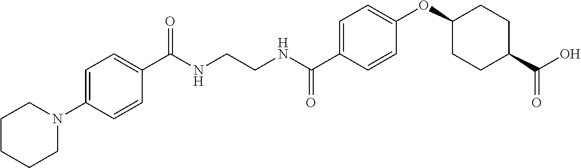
C(NCCNC(C1=CC=C(OC2CCC(C(O)=O)CC2)C=C1)=O)(=O)C1=CC=C(N2CCCCC2)C=C1
